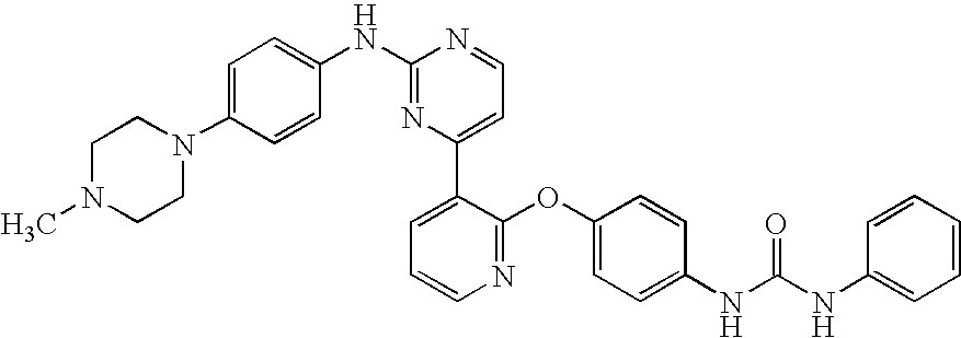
C1(NC2=CC=C(N3CCN(C)CC3)C=C2)=NC(C2=CC=CN=C2OC2=CC=C(NC(NC3=CC=CC=C3)=O)C=C2)=CC=N1
